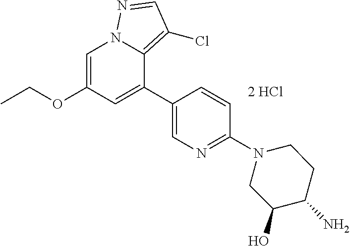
C(OC1=CN2C(=C(Cl)C=N2)C(C2=CN=C(N3CC(O)C(N)CC3)C=C2)=C1)C
